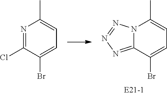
N12C(=NN=N1)C(Br)=CC=C2C.N1=C(Cl)C(Br)=CC=C1C
